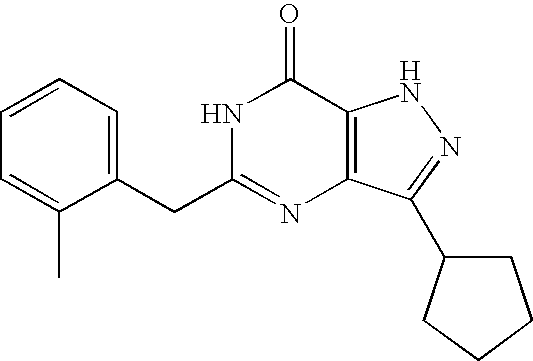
C1=C(CC2=NC3=C(C(=O)N2)NN=C3C2CCCC2)C(C)=CC=C1
